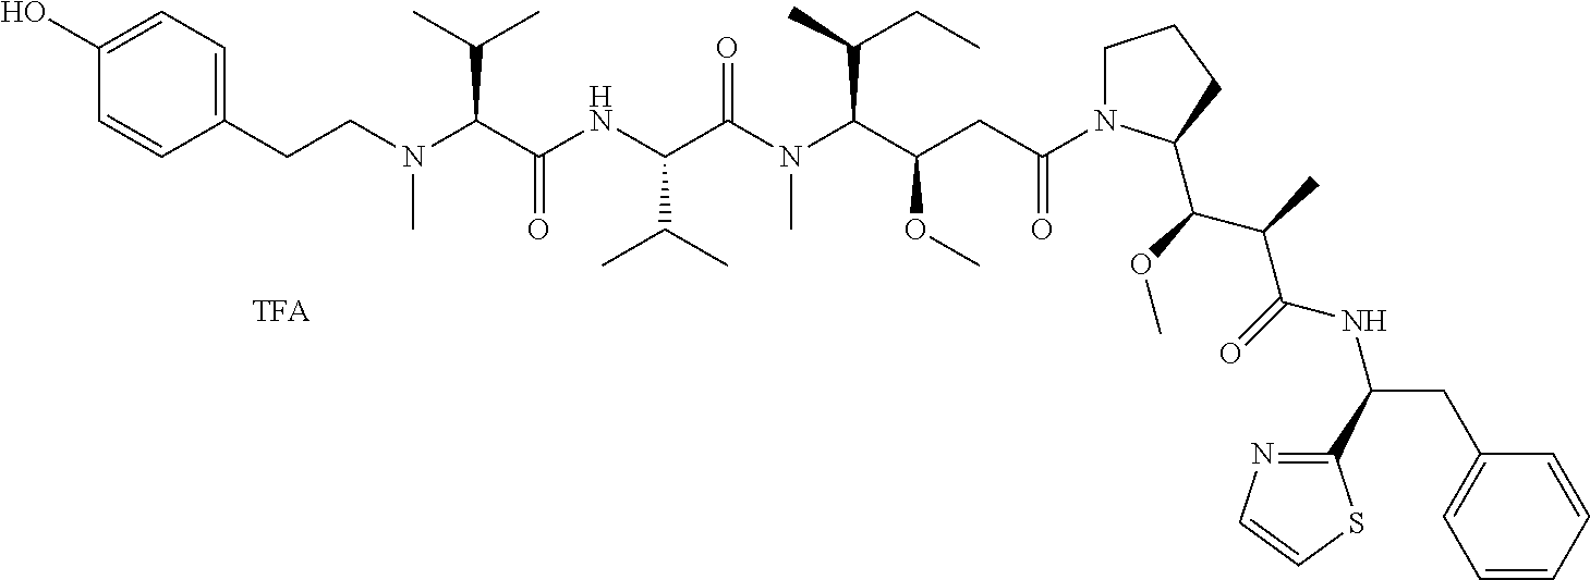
C1(O)=CC=C(CCN(C(C(NC(C(N(C(C(OC)CC(N2CCCC2C(OC)C(C)C(=O)NC(CC2=CC=CC=C2)C2=NC=CS2)=O)C(CC)C)C)=O)C(C)C)=O)C(C)C)C)C=C1
